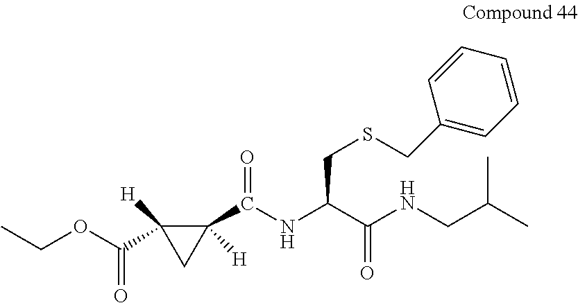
CCOC(C1([H])C(C(=O)NC(C(NCC(C)C)=O)CSCC2=CC=CC=C2)([H])C1)=O
